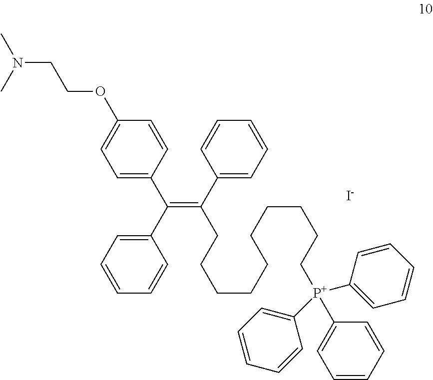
N(CCOC1=CC=C(C(C2=CC=CC=C2)=C(C2=CC=CC=C2)CCCCCCCCCC[P+](C2=CC=CC=C2)(C2=CC=CC=C2)C2=CC=CC=C2)C=C1)(C)C.[I-]
